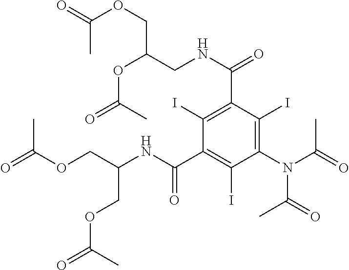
C1(I)=C(C(NCC(OC(=O)C)COC(=O)C)=O)C(I)=C(N(C(=O)C)C(=O)C)C(I)=C1C(NC(COC(=O)C)COC(=O)C)=O
